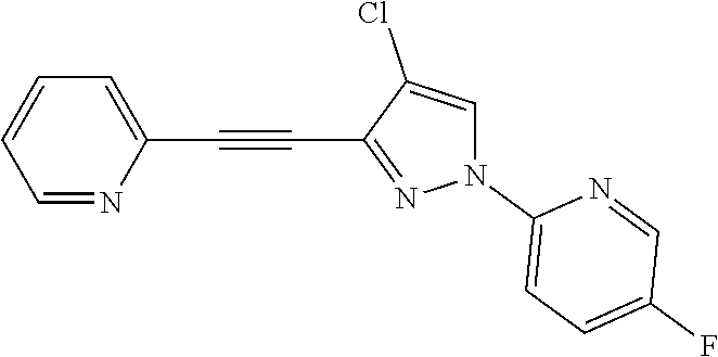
C1=NC(C#CC2=NN(C3=CC=C(F)C=N3)C=C2Cl)=CC=C1
